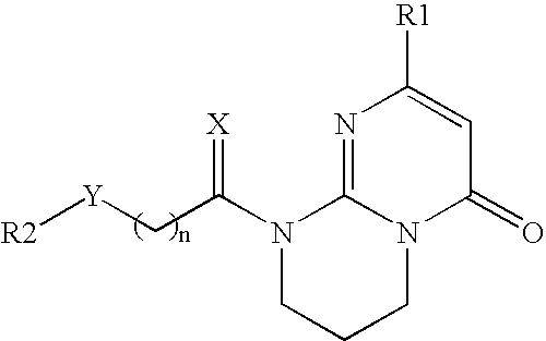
N1=C2N(C(=O)C=C1[R1])CCCN2C(C[Y][R2])=[X]
